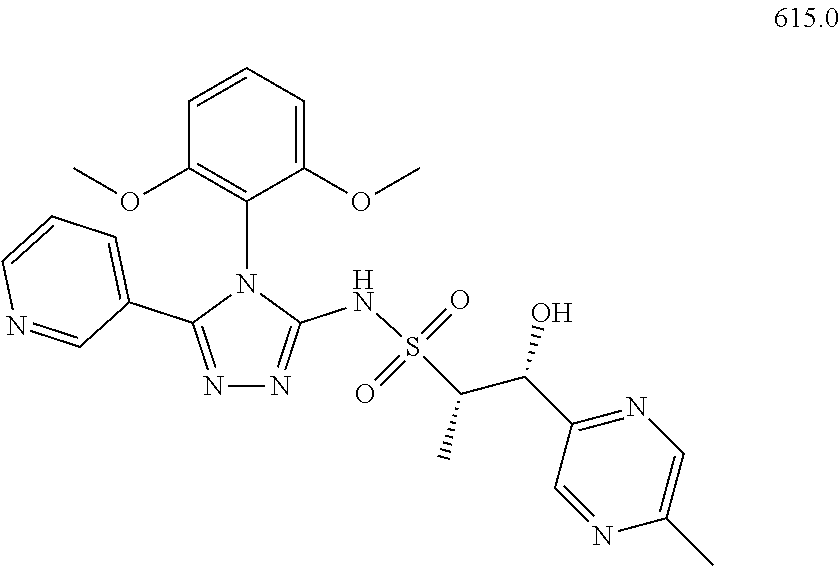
C1(OC)=CC=CC(OC)=C1N1C(C2=CC=CN=C2)=NN=C1NS(C(C)C(C1=NC=C(C)N=C1)O)(=O)=O
